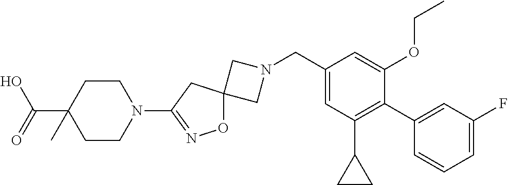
C1N(CC2=CC(C3CC3)=C(C3=CC(F)=CC=C3)C(OCC)=C2)CC12ON=C(N1CCC(C(O)=O)(C)CC1)C2
